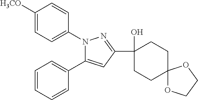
C1([H3CO])=CC=C(N2C(C3=CC=CC=C3)=CC(C3(O)CCC4(CC3)OCCO4)=N2)C=C1
